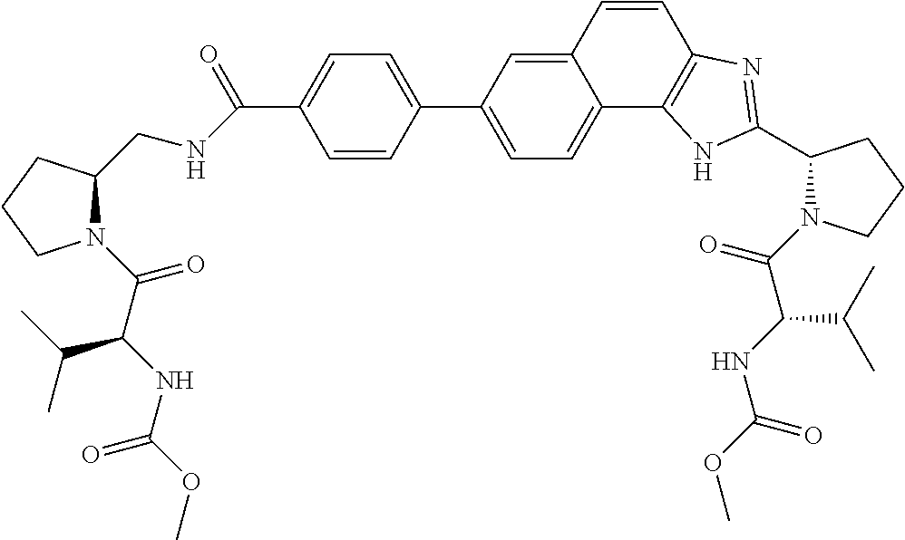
C1=C(C2=CC=C3C(=C2)C=CC2=C3NC(C3N(C(C(NC(OC)=O)C(C)C)=O)CCC3)=N2)C=CC(C(NCC2N(C(C(NC(OC)=O)C(C)C)=O)CCC2)=O)=C1
